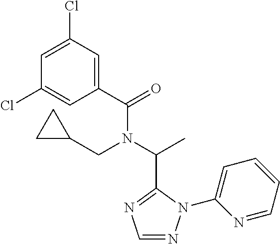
C1(C(=O)N(C(C)C2=NC=NN2C2=CC=CC=N2)CC2CC2)=CC(Cl)=CC(Cl)=C1
